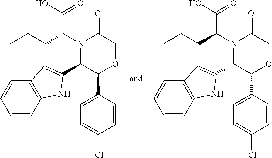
N1(C(CCC)C(O)=O)C(C2=CC3=C(C=CC=C3)N2)C(C2=CC=C(Cl)C=C2)OCC1=O.N1(C(CCC)C(O)=O)C(C2=CC3=C(C=CC=C3)N2)C(C2=CC=C(Cl)C=C2)OCC1=O
